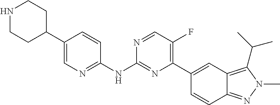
C1(C2CCNCC2)=CN=C(NC2=NC(C3=CC4=C(C(C)C)N(C)N=C4C=C3)=C(F)C=N2)C=C1
